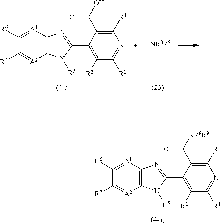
C12=C([A1]=C([R6])C([R7])=[A2]1)N=C(C1=C([R2])C([R1])=NC([R4])=C1C(=O)[NR8R9])N2[R5].[HNR8R9].C12=C([A1]=C([R6])C([R7])=[A2]1)N=C(C1=C([R2])C([R1])=NC([R4])=C1C(=O)O)N2[R5]
